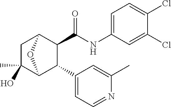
C1(C)(O)C2C(C3=CC=NC(C)=C3)C(C(NC3=CC=C(Cl)C(Cl)=C3)=O)C(C1)O2
